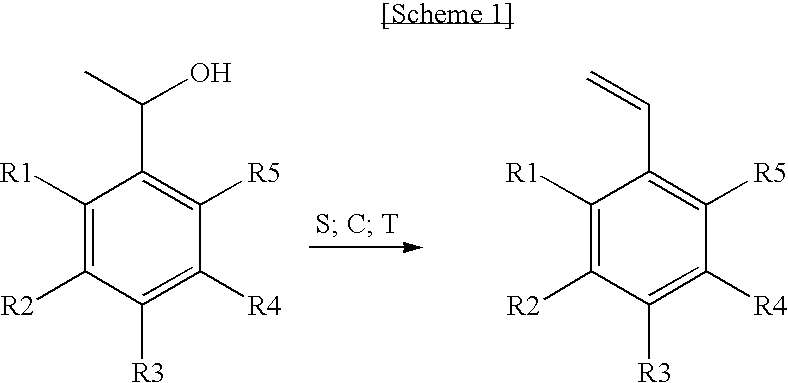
C1([R1])=C([R2])C([R3])=C([R4])C([R5])=C1C(C)O.C1([R1])=C([R2])C([R3])=C([R4])C([R5])=C1C=C
